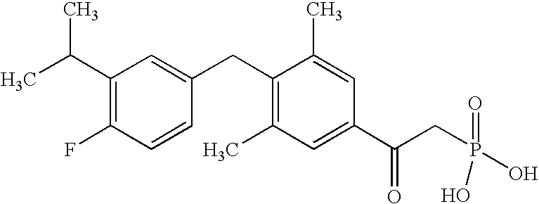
C1(C(C)C)=C(F)C=CC(CC2=C(C)C=C(C(CP(=O)(O)O)=O)C=C2C)=C1
